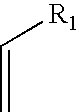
C(=C)[R1]
